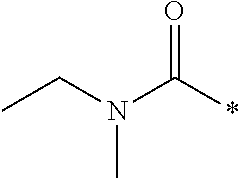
CCN(C)C(*)=O
